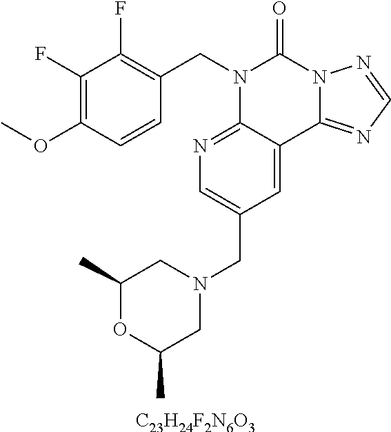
[C23H24F2N6O3].C1(OC)=C(F)C(F)=C(CN2C3=NC=C(CN4CC(C)OC(C)C4)C=C3C3=NC=NN3C2=O)C=C1
